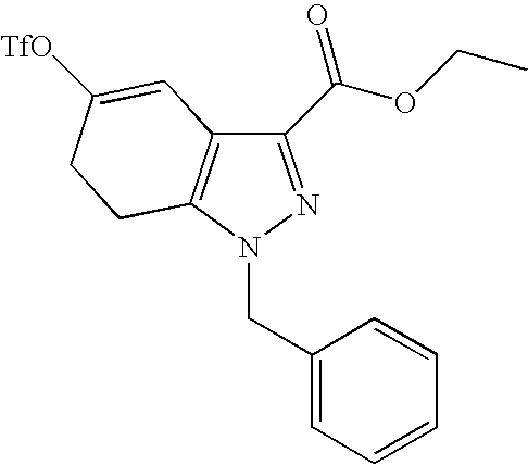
C1(CN2C3=C(C(C(OCC)=O)=N2)C=C([TfO])CC3)=CC=CC=C1
